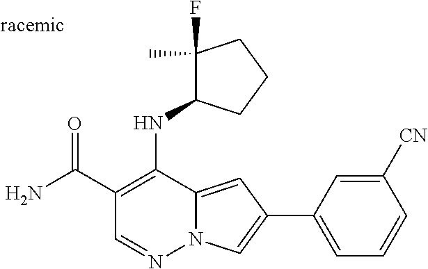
O=C(C1=C(NC2C(F)(C)CCC2)C2=CC(C3=CC=CC([CN])=C3)=CN2N=C1)N
